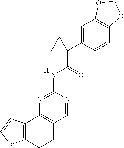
N1=C(NC(C2(C3=CC4=C(C=C3)OCO4)CC2)=O)N=CC2=C1C1=C(CC2)OC=C1.[H]
